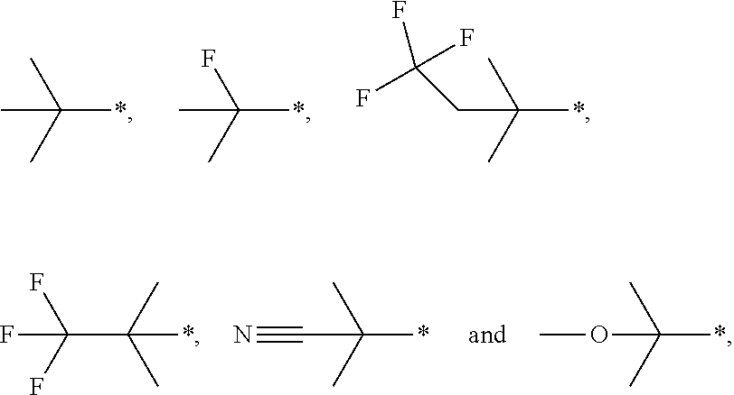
CC(*)(C)C.CC(*)(F)C.C(C(*)(C)C)C(F)(F)F.FC(C(C)(C)*)(F)F.C(C(*)(C)C)#N.O(C(*)(C)C)C
